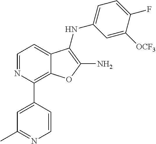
C1=NC(C2=CC(C)=NC=C2)=C2C(=C1)C(NC1=CC=C(F)C([OCF3])=C1)=C(N)O2
